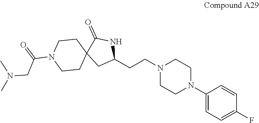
C1(N2CCN(CCC3NC(=O)C4(C3)CCN(C(CN(C)C)=O)CC4)CC2)=CC=C(F)C=C1
